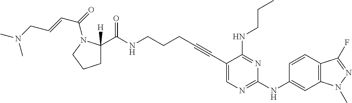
C1(C#CCCCNC(C2([H])CCCN2C(C=CCN(C)C)=O)=O)=CN=C(NC2=CC3=C(C=C2)C(F)=NN3C)N=C1NCCC
